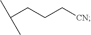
C(CCC[CN])(C)C
